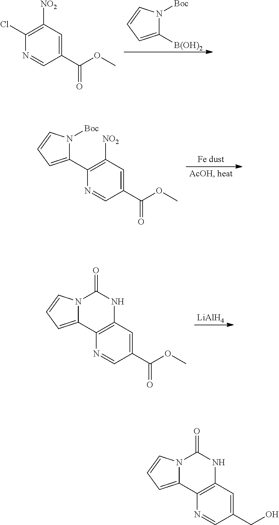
C1([B(OH)2])=CC=CN1[Boc].C1(C(OC)=O)=CC([NO2])=C(Cl)N=C1.C1(C(OC)=O)=CC([NO2])=C(C2=CC=CN2[Boc])N=C1.[LiAlH4].C1(C(OC)=O)=CC2=C(N=C1)C1=CC=CN1C(=O)N2.C1(CO)=CC2=C(N=C1)C1=CC=CN1C(=O)N2
